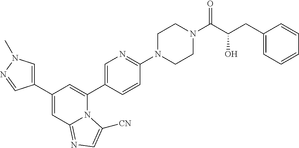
C1(C2=CN(C)N=C2)=CC2=NC=C([CN])N2C(C2=CN=C(N3CCN(C(C(O)CC4=CC=CC=C4)=O)CC3)C=C2)=C1
